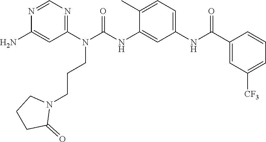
N(C(C1=CC([CF3])=CC=C1)=O)C1=CC=C(C)C(NC(N(C2=NC=NC(N)=C2)CCCN2CCCC2=O)=O)=C1
